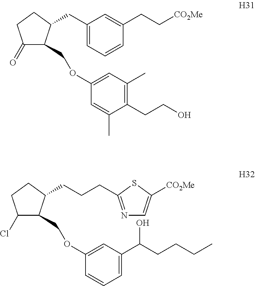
C1(=O)C(COC2=CC(C)=C(CCO)C(C)=C2)C(CC2=CC=CC(CC[CO2Me])=C2)CC1.C(CCC1=NC=C([CO2Me])S1)C1C(COC2=CC(C(O)CCCC)=CC=C2)C(Cl)CC1
